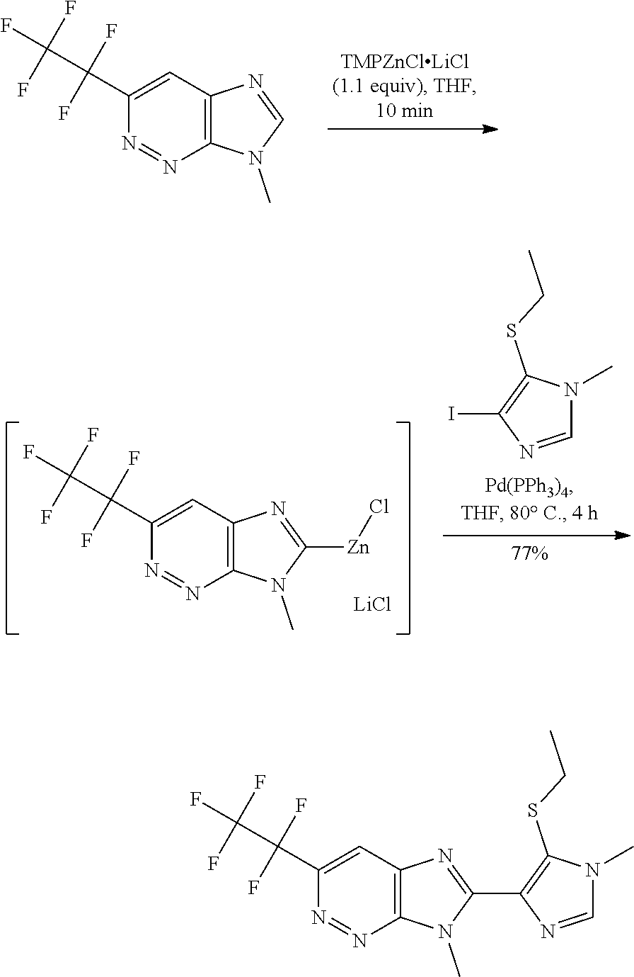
C12=C(C=C(C(F)(F)C(F)(F)F)N=N1)N=CN2C.[LiCl].C1=NC(I)=C(SCC)N1C.C12=C(C=C(C(F)(F)C(F)(F)F)N=N1)N=C([Zn]Cl)N2C.C12=C(C=C(C(F)(F)C(F)(F)F)N=N1)N=C(C1=C(SCC)N(C)C=N1)N2C
